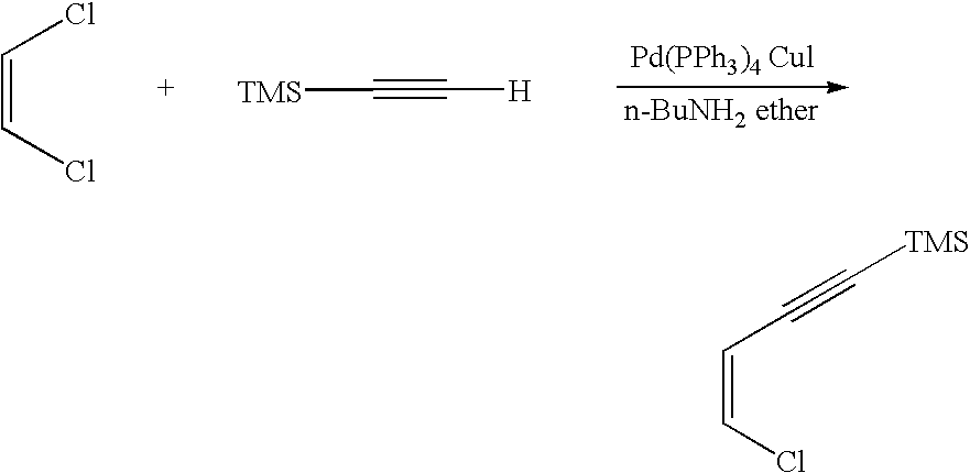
C(=CCl)C#C[TMS].C(=CCl)Cl.[H]C#C[TMS]
